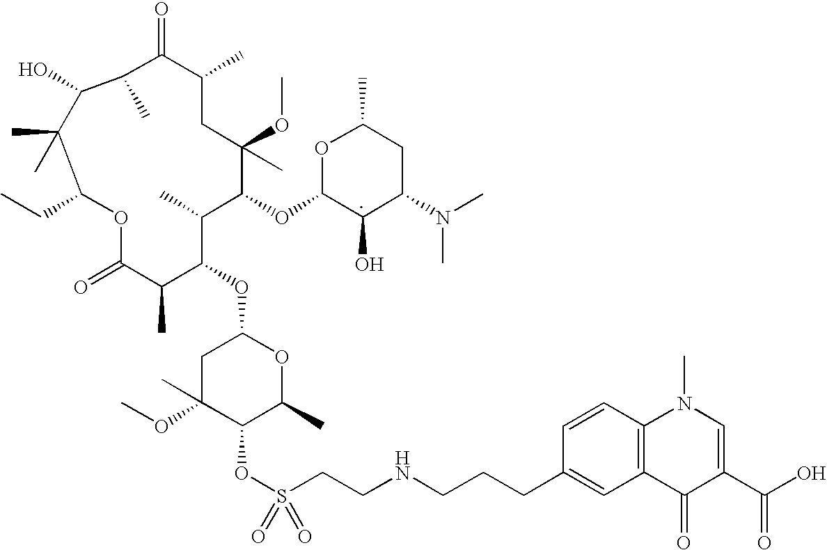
C1C(OC)(C)C(OS(CCNCCCC2=CC3=C(C=C2)N(C)C=C(C(O)=O)C3=O)(=O)=O)C(C)OC1OC1C(C)C(OC2C(O)C(N(C)C)CC(C)O2)C(OC)(C)CC(C)C(=O)C(C)C(O)C(C)(C)C(CC)OC(=O)C1C
